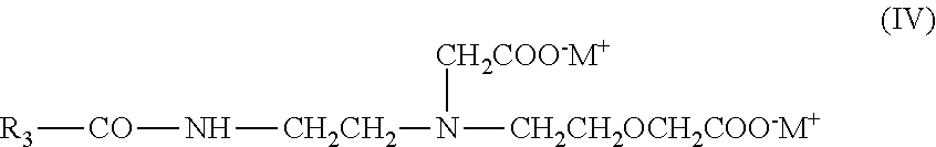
[R3][CO]N[CH2CH2]N([CH2CH2OCH2COO-M+])[CH2COO-M+]
